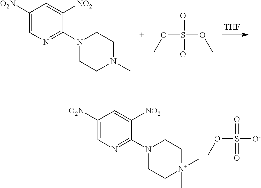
[THF].C1([O2N])=CN=C(N2CCN(C)CC2)C([NO2])=C1.O(S(=O)(=O)OC)C.C1([O2N])=CN=C(N2CC[N+](C)(C)CC2)C([NO2])=C1.O(S(=O)(=O)[O-])C
